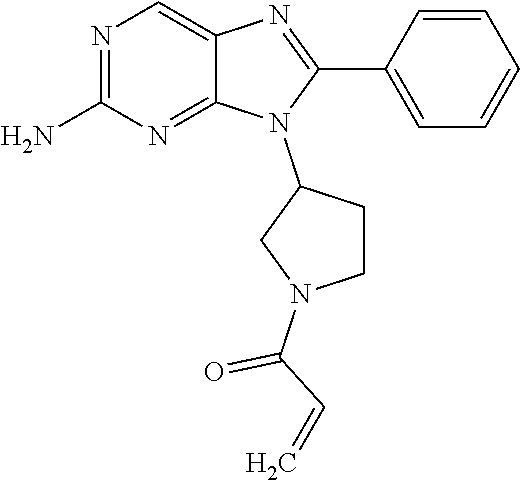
C12=CN=C(N)N=C1N(C1CCN(C(=O)C=C)C1)C(C1=CC=CC=C1)=N2
